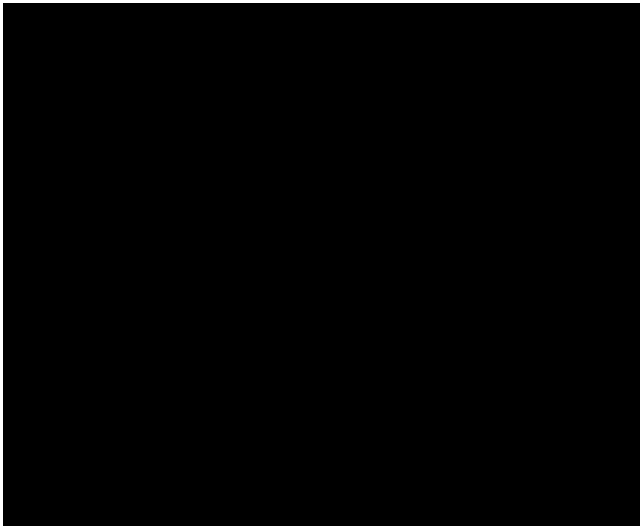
N12C(=NC(C3=CC=CC=C3)=C1C(N1CCN(C3=CC(C#N)=CC=C3)CC1)=O)C=CC=C2
